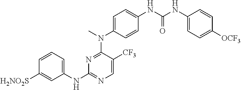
N1=C(N(C)C2=CC=C(NC(NC3=CC=C([OCF3])C=C3)=O)C=C2)C([CF3])=CN=C1NC1=CC=CC([H2NO2S])=C1
